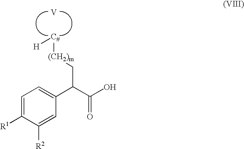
OC(C(C1=CC=C([R1])C([R2])=C1)C[(CH2)m][C#][H])=O.[V]
